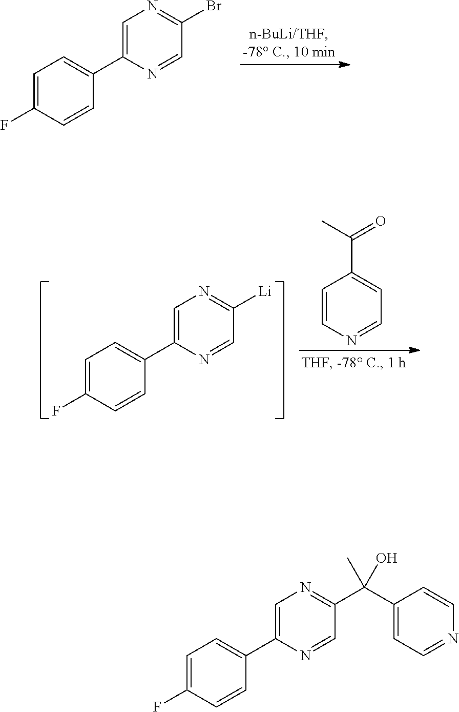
C1(C2=CN=C(Br)C=N2)=CC=C(F)C=C1.C1(C2=CN=C([Li])C=N2)=CC=C(F)C=C1.C1=CN=CC=C1C(=O)C.C1(C2=CN=C(C(C3=CC=NC=C3)(O)C)C=N2)=CC=C(F)C=C1
